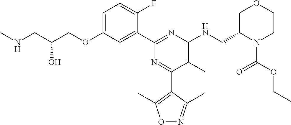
C1=C(OCC(CNC)O)C=C(C2=NC(NCC3N(C(OCC)=O)CCOC3)=C(C)C(C3=C(C)ON=C3C)=N2)C(F)=C1
